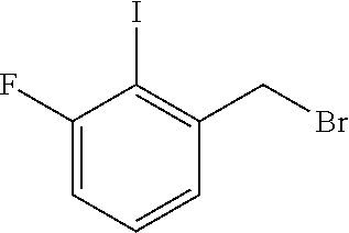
C1(F)=CC=CC(CBr)=C1I
